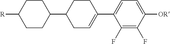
C1CC(C2CCC([R])CC2)CC=C1C1=CC=C([OR])C(F)=C1F
